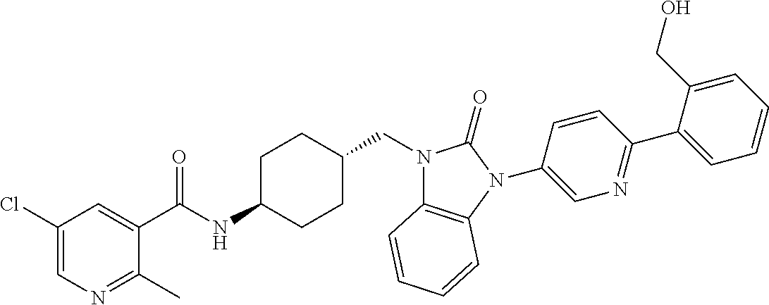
C1(C(NC2CCC(CN3C4=C(N(C5=CN=C(C6=CC=CC=C6CO)C=C5)C3=O)C=CC=C4)CC2)=O)=CC(Cl)=CN=C1C
